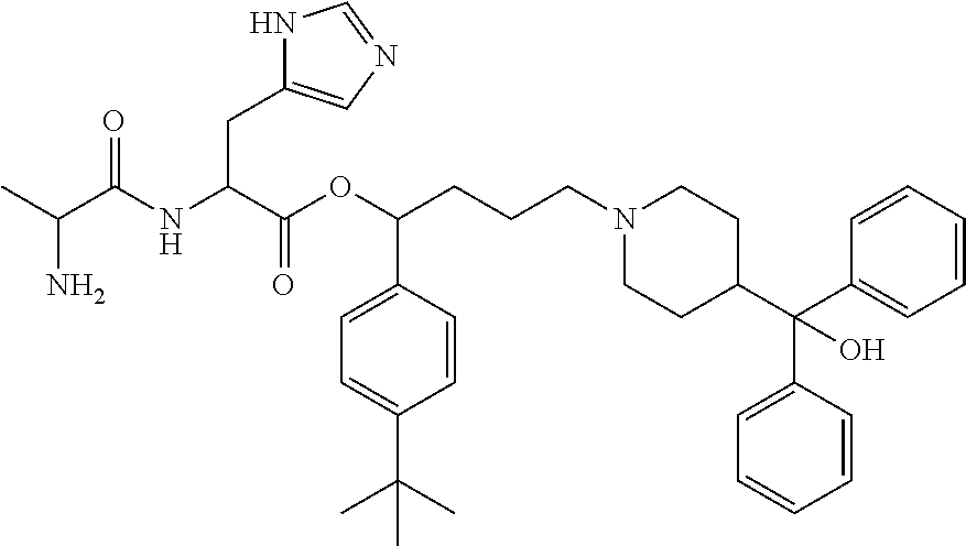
C1(C(O)(C2=CC=CC=C2)C2CCN(CCCC(OC(=O)C(CC3=CN=CN3)NC(C(C)N)=O)C3=CC=C(C(C)(C)C)C=C3)CC2)=CC=CC=C1
